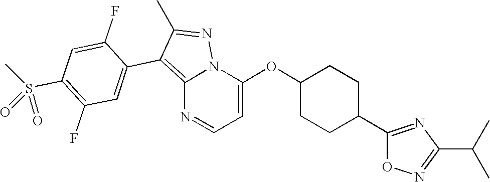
C12=C(C3=CC(F)=C(S(C)(=O)=O)C=C3F)C(C)=NN1C(OC1CCC(C3=NC(C(C)C)=NO3)CC1)=CC=N2
